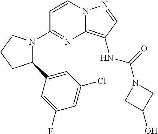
C1=CN2C(=C(NC(=O)N3CC(O)C3)C=N2)N=C1N1C(C2=CC(Cl)=CC(F)=C2)CCC1
